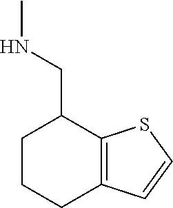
C1CCC2=C(SC=C2)C1CNC
